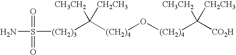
[(CH2)4](O[(CH2)4]C([CH3CH2])([CH2CH3])[CO2H])C([CH3CH2])([CH2CH3])[(CH2)3]S(N)(=O)=O
